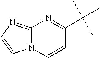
N12C(=NC=C1)N=C(C(C)(C)C)C=C2
